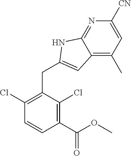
C1(Cl)=C(CC2=CC3=C(C)C=C([CN])N=C3N2)C(Cl)=C(C(OC)=O)C=C1
